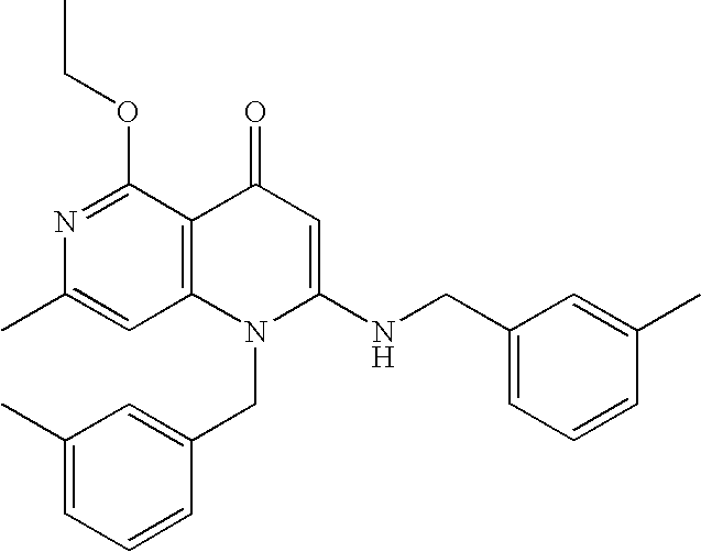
CC1=CC2=C(C(OCC)=N1)C(=O)C=C(NCC1=CC=CC(C)=C1)N2CC1=CC(C)=CC=C1
